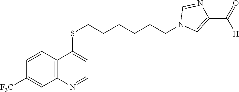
C1=CC2=C(C=C1[F3C])N=CC=C2SCCCCCCN1C=C(C([H])=O)N=C1
